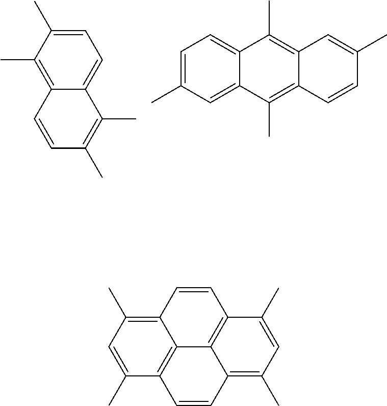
C12=CC=C(C)C=C1C(C)=C1C(=C2C)C=C(C)C=C1.C1(C)=CC=C2C(=C1C)C=CC(C)=C2C.C1=CC2=C3C(=C(C)C=C2C)C=CC2=C3C1=C(C)C=C2C
